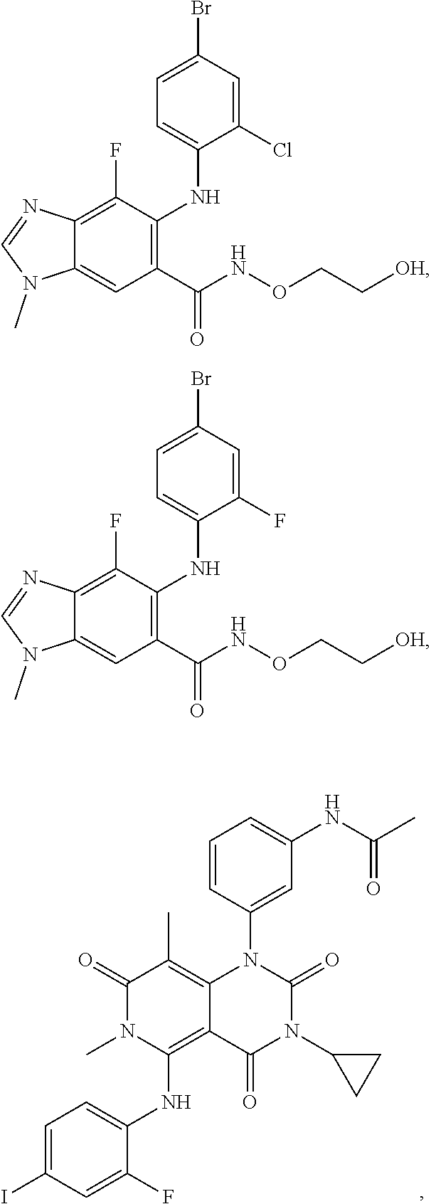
C1(=O)N(C)C(NC2=CC=C(I)C=C2F)=C2C(=C1C)N(C1=CC(NC(C)=O)=CC=C1)C(=O)N(C1CC1)C2=O.C12=CC(C(NOCC[OH])=O)=C(NC3=CC=C(Br)C=C3Cl)C(F)=C1N=CN2C.C12=CC(C(NOCC[OH])=O)=C(NC3=CC=C(Br)C=C3F)C(F)=C1N=CN2C
